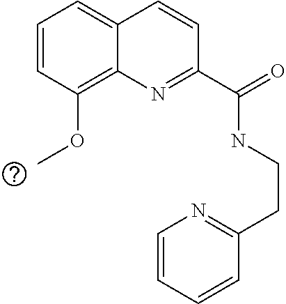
C1=CC(OC)=C2C(=C1)C=CC(C(=O)NCCC1=NC=CC=C1)=N2
